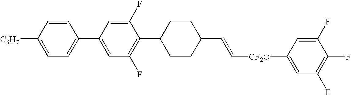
C([CF2O]C1=CC(F)=C(F)C(F)=C1)=CC1CCC(C2=C(F)C=C(C3=CC=C([C3H7])C=C3)C=C2F)CC1
